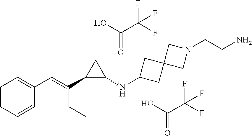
C1=CC=CC(C=C(C2C(NC3CC4(C3)CN(CCN)C4)C2)CC)=C1.C(=O)(O)C(F)(F)F.C(=O)(O)C(F)(F)F
